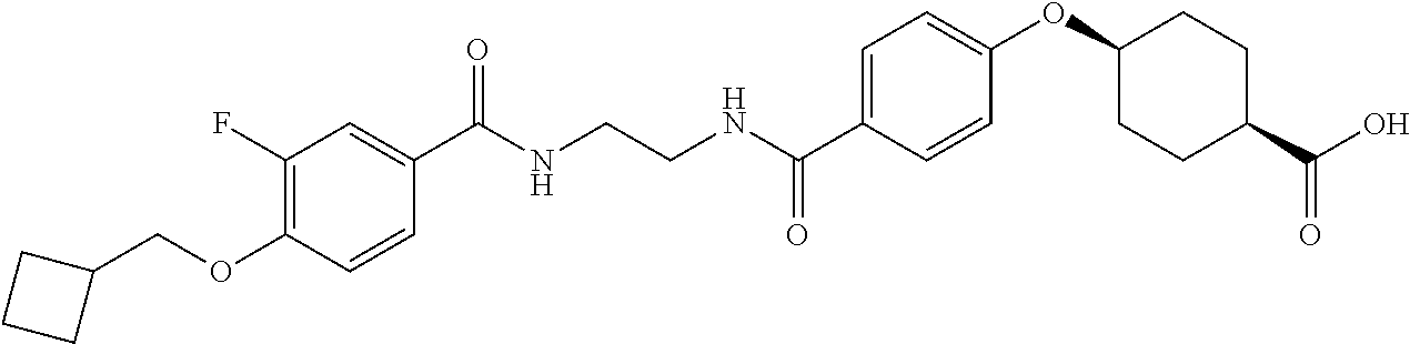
C1(C(NCCNC(C2=CC=C(OC3CCC(C(O)=O)CC3)C=C2)=O)=O)=CC(F)=C(OCC2CCC2)C=C1
